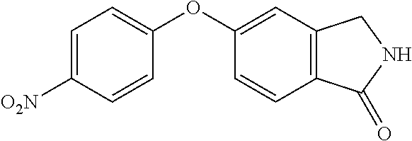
C1(OC2=CC=C([O2N])C=C2)=CC2=C(C=C1)C(=O)NC2
